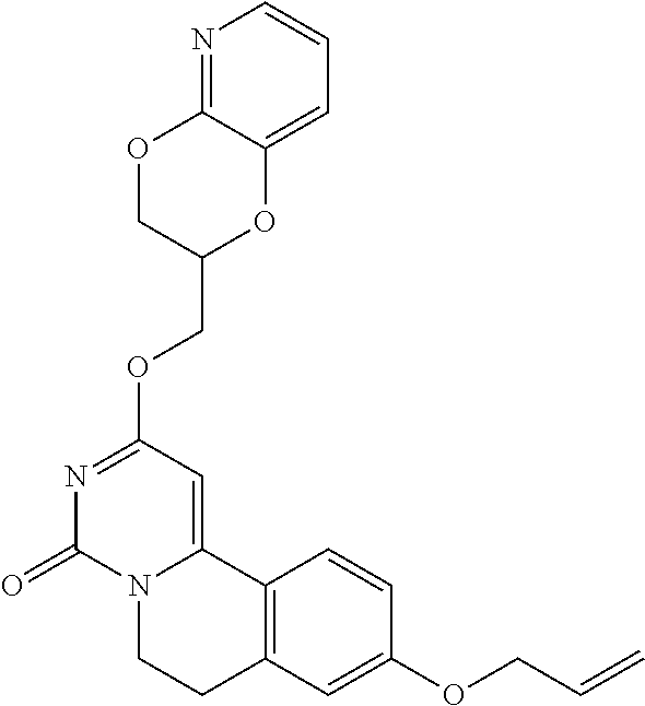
N1=C(OCC2OC3=CC=CN=C3OC2)C=C2N(C1=O)CCC1=C2C=CC(OCC=C)=C1
